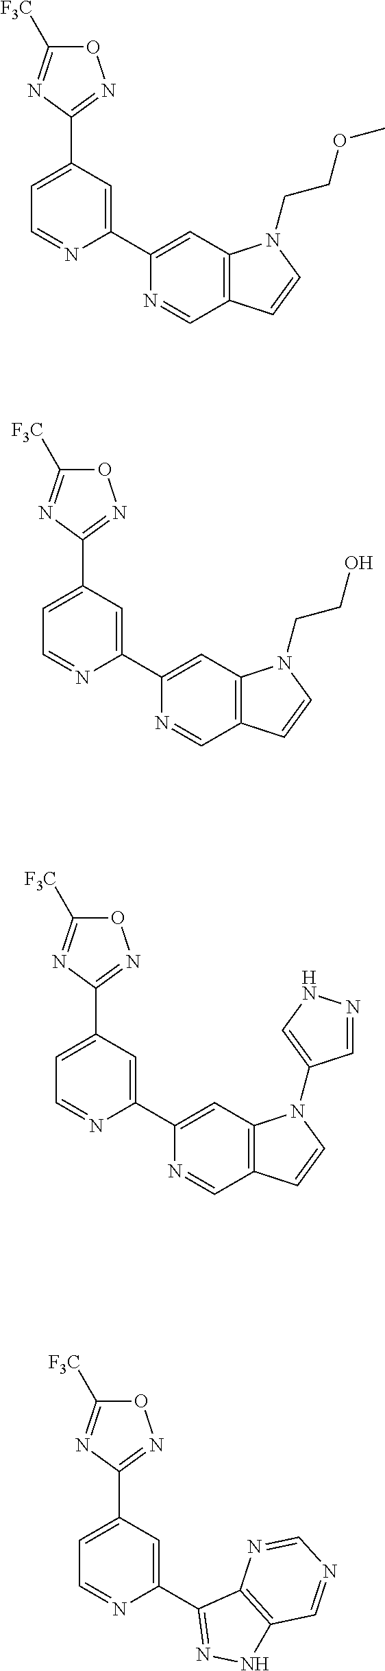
N1=CC2=C(C=C1C1=CC(C3=NOC([F3C])=N3)=CC=N1)N(C1=CNN=C1)C=C2.N1=CC2=C(C=C1C1=CC(C3=NOC([F3C])=N3)=CC=N1)N(CCO)C=C2.N1=CC2=C(C=C1C1=CC(C3=NOC([F3C])=N3)=CC=N1)N(CCOC)C=C2.C1(C2=CC(C3=NOC([F3C])=N3)=CC=N2)=NNC2=C1N=CN=C2
